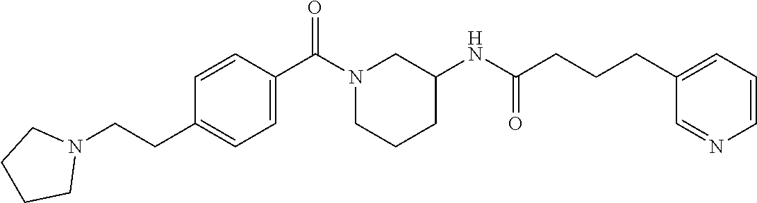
C1=CC(CCN2CCCC2)=CC=C1C(N1CCCC(NC(CCCC2=CC=CN=C2)=O)C1)=O
